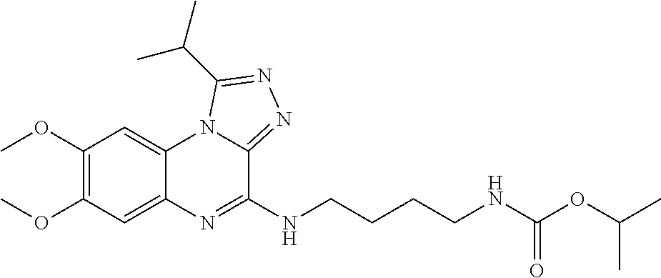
C1(OC)=C(OC)C=C2C(=C1)N1C(=NN=C1C(C)C)C(NCCCCNC(OC(C)C)=O)=N2
